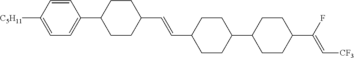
C1=C([C5H11])C=CC(C2CCC(C=CC3CCC(C4CCC(C(F)=C[CF3])CC4)CC3)CC2)=C1
